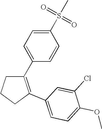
C1(C2=CC=C(S(C)(=O)=O)C=C2)=C(C2=CC=C(OC)C(Cl)=C2)CCC1
